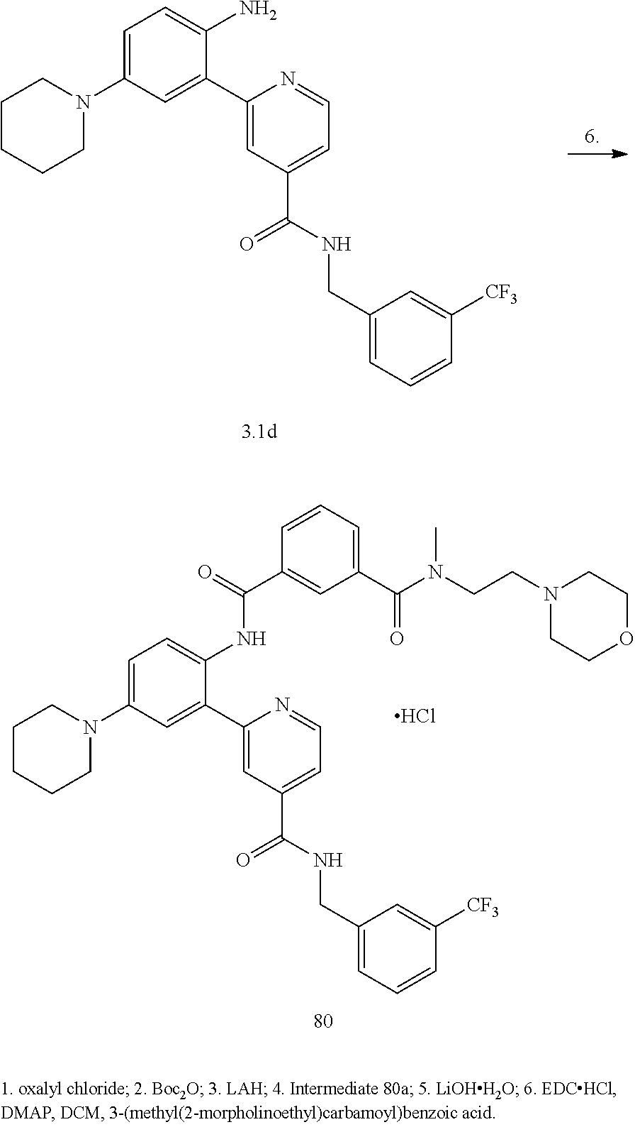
C1=C(N2CCCCC2)C=C(C2=CC(C(NCC3=CC=CC([CF3])=C3)=O)=CC=N2)C(N)=C1.C1=C(N2CCCCC2)C=C(C2=CC(C(NCC3=CC=CC([CF3])=C3)=O)=CC=N2)C(NC(C2=CC(C(N(CCN3CCOCC3)C)=O)=CC=C2)=O)=C1.Cl
